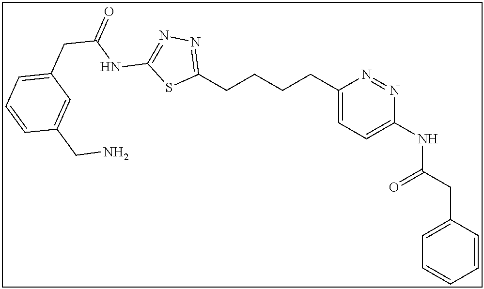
C1(CCCCC2=NN=C(NC(CC3=CC=CC(CN)=C3)=O)S2)=CC=C(NC(CC2=CC=CC=C2)=O)N=N1
